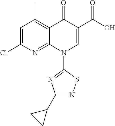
C1=C(Cl)N=C2C(=C1C)C(=O)C(C(O)=O)=CN2C1=NC(C2CC2)=NS1
